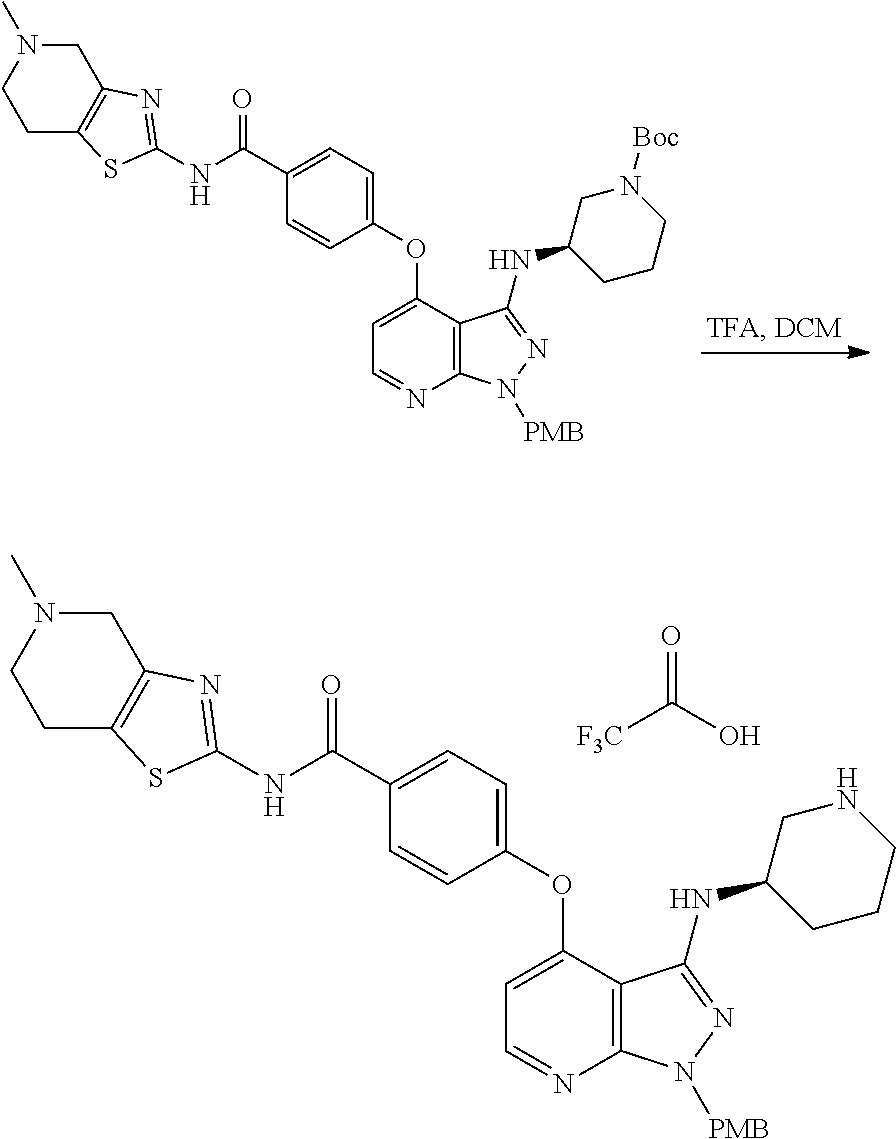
C12=C(N=CC=C1OC1=CC=C(C(NC3=NC4=C(CCN(C)C4)S3)=O)C=C1)N([PMB])N=C2NC1CN([Boc])CCC1.C12=C(N=CC=C1OC1=CC=C(C(NC3=NC4=C(CCN(C)C4)S3)=O)C=C1)N([PMB])N=C2NC1CNCCC1.O=C(O)[F3C]
